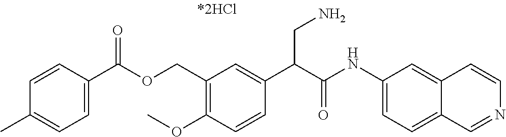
C1(OC)=C(COC(C2=CC=C(C)C=C2)=O)C=C(C(C(NC2=CC=C3C(=C2)C=CN=C3)=O)CN)C=C1
